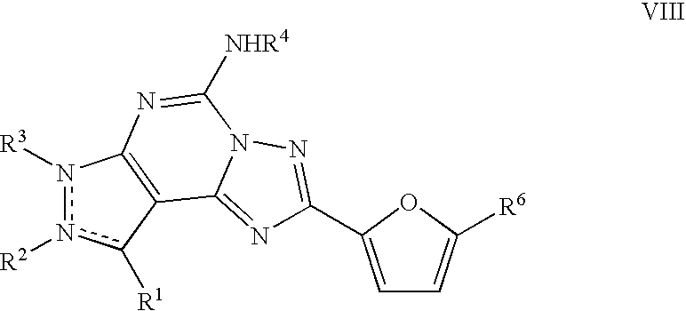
n1([R3])n([R2])c([R1])C2=C1N=C([NHR4])N1C2=NC(C2=CC=C([R6])O2)=N1
